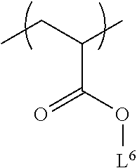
CCC(C)C(O[L6])=O
